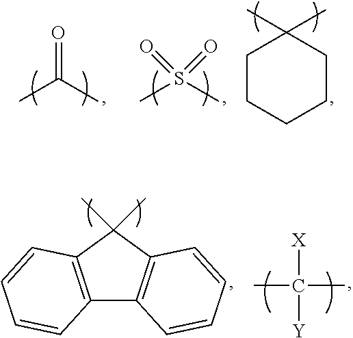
CC(C)=O.CS(C)(=O)=O.C1CCCCC1(C)C.C12=C(C(C)(C)C3=C1C=CC=C3)C=CC=C2.C([X])(C)(C)[Y]
